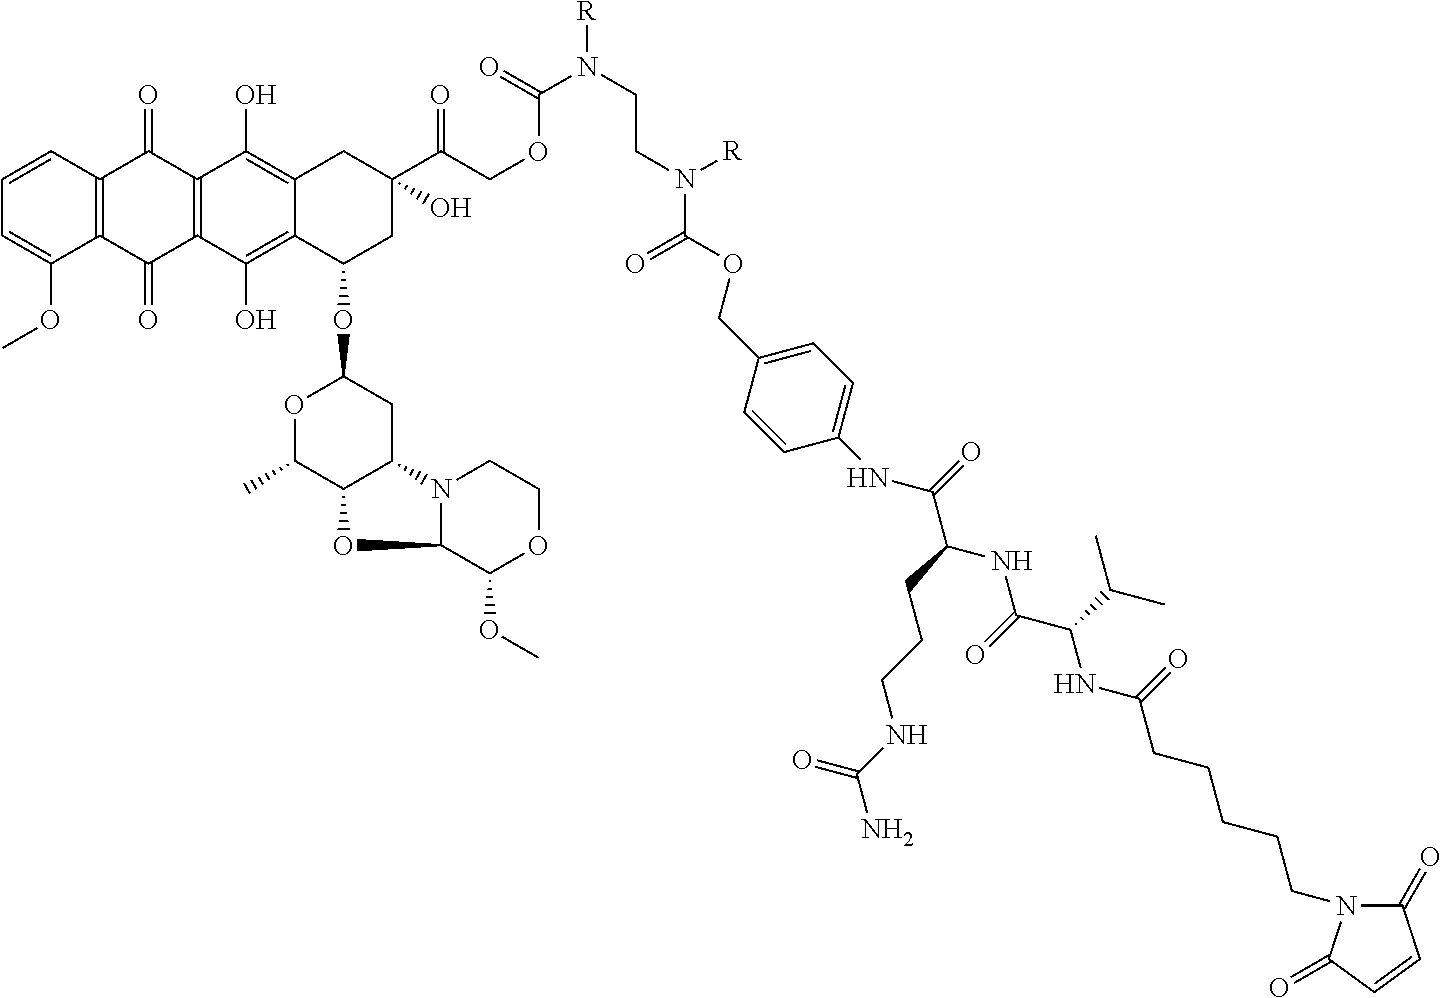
C1=CC2=C(C(OC)=C1)C(=O)C1=C(C2=O)C(O)=C2C(=C1O)C(OC1OC(C)C3C(C1)N1C(O3)C(OC)OCC1)CC(O)(C(=O)COC(N(CCN(C(=O)OCC1=CC=C(NC(C(NC(C(NC(CCCCCN3C(=O)C=CC3=O)=O)C(C)C)=O)CCCNC(N)=O)=O)C=C1)[R])[R])=O)C2
